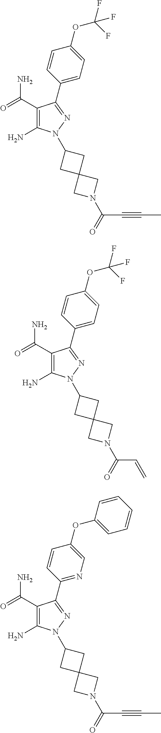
C1(C(=O)N)=C(N)N(C2CC3(C2)CN(C(C#CC)=O)C3)N=C1C1=CC=C(OC(F)(F)F)C=C1.C1(C(=O)N)=C(N)N(C2CC3(C2)CN(C(C=C)=O)C3)N=C1C1=CC=C(OC(F)(F)F)C=C1.C1(C(=O)N)=C(N)N(C2CC3(C2)CN(C(C#CC)=O)C3)N=C1C1=NC=C(OC2=CC=CC=C2)C=C1
